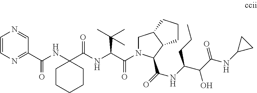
C1CCCCC1(NC(C1=NC=CN=C1)=O)C(NC(C(=O)N1CC2C(C1C(=O)NC(C(C(NC1CC1)=O)O)CCC)CCC2)C(C)(C)C)=O
